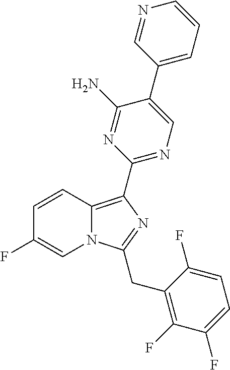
C1=CC2=C(C3=NC=C(C4=CC=CN=C4)C(N)=N3)N=C(CC3=C(F)C(F)=CC=C3F)N2C=C1F
